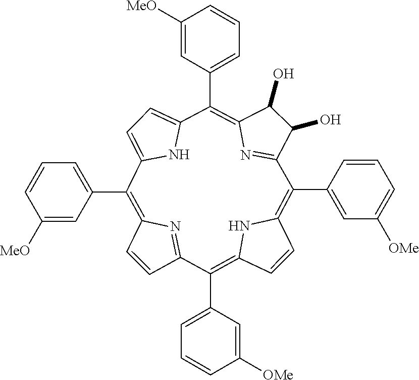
C1(C2=C3C=CC(=C(C4=CC([OMe])=CC=C4)C4=NC(=C(C5=CC=CC([MeO])=C5)C5=CC=C(N5)C(C5=CC=CC([MeO])=C5)=C5C=CC2=N5)C(O)C4O)N3)=CC=CC([OMe])=C1
